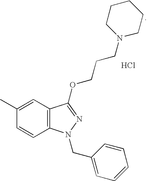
Cl.C1(C)=CC2=C(C=C1)N(CC1=CC=CC=C1)N=C2OCCCN1CCCCC1
